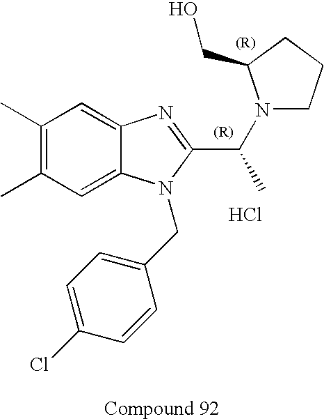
C1(C)=C(C)C=C2C(=C1)N=C(C(C)N1CCCC1CO)N2CC1=CC=C(Cl)C=C1.Cl
